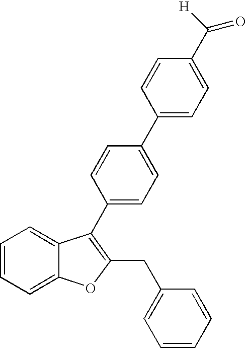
C1(C2=CC=C(C3=C(CC4=CC=CC=C4)OC4=CC=CC=C43)C=C2)=CC=C(C([H])=O)C=C1
